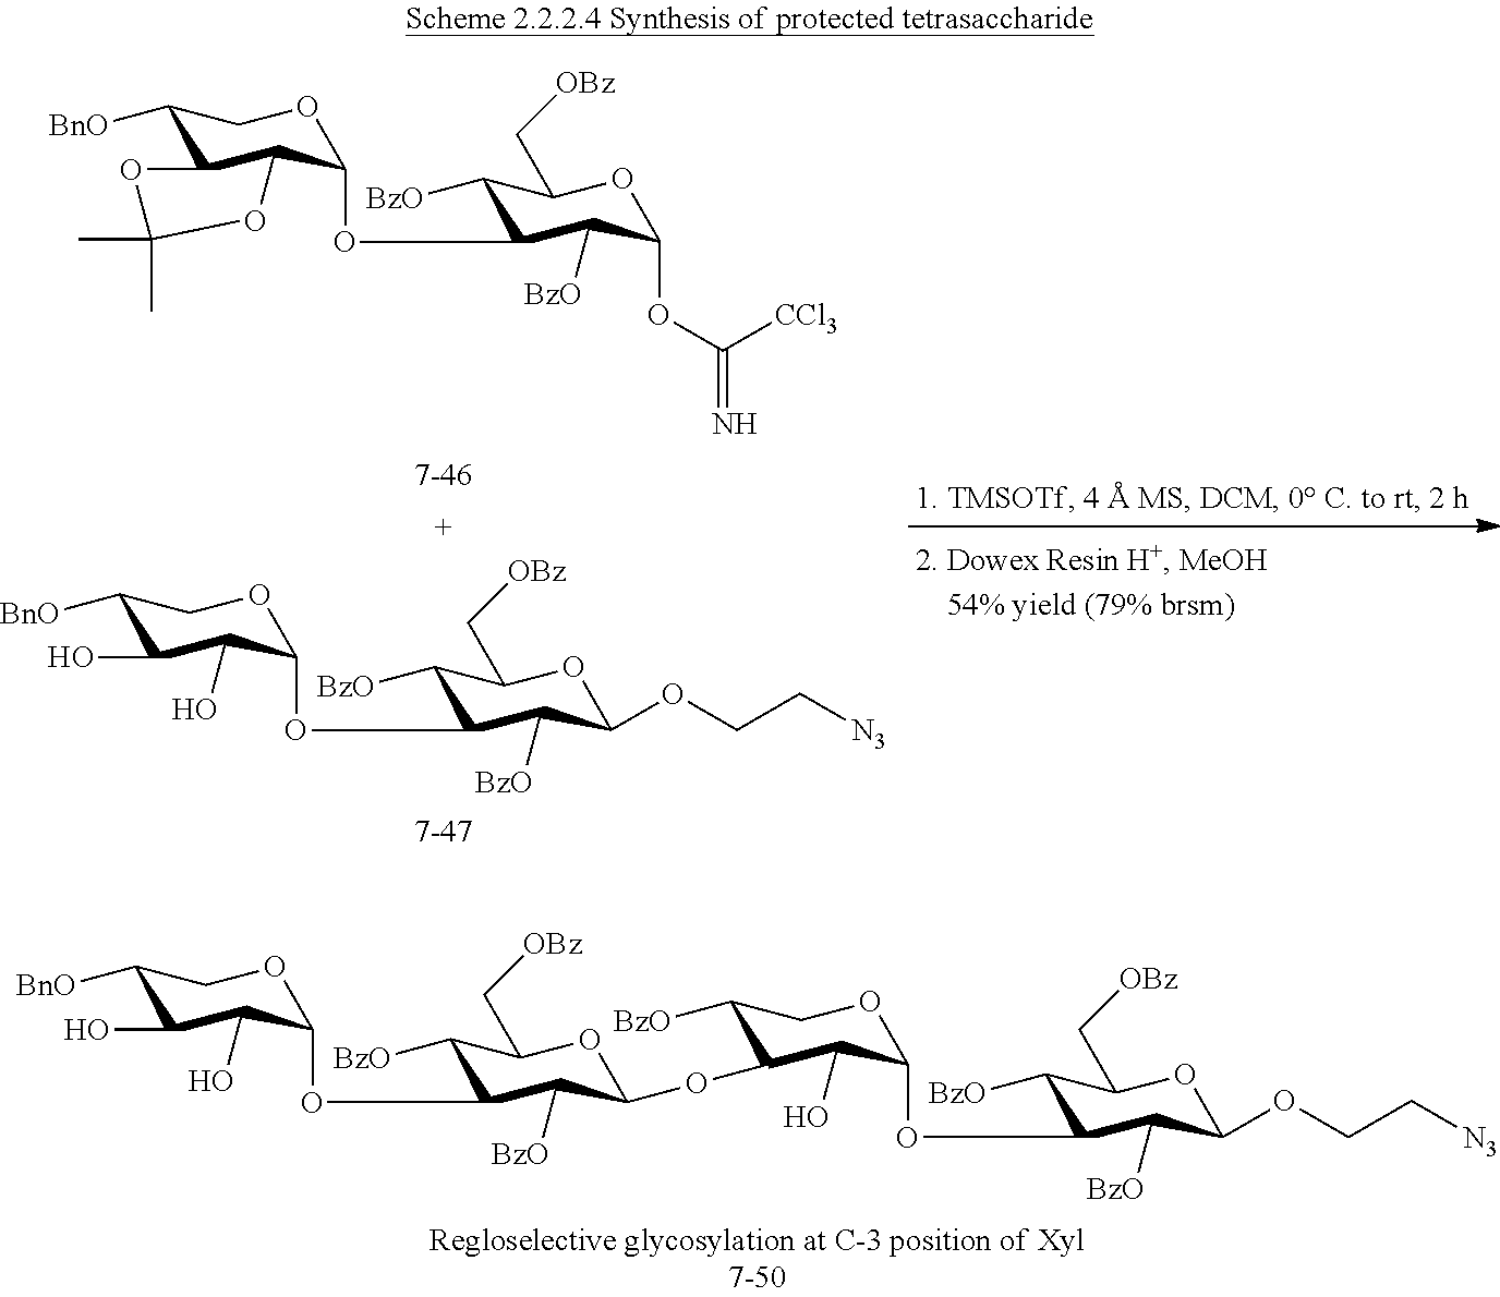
C1([BnO])C2C(C(OC3C([BzO])C(C[OBz])OC(OC(=N)[CCl3])C3[BzO])OC1)OC(C)(C)O2.C1([BnO])C(O)C(O)C(OC2C([BzO])C(C[OBz])OC(OCC[N3])C2[BzO])OC1.C1([BnO])C(O)C(O)C(OC2C([BzO])C(C[OBz])OC(OC3C([BzO])COC(OC4C([BzO])C(C[OBz])OC(OCC[N3])C4[BzO])C3O)C2[BzO])OC1
